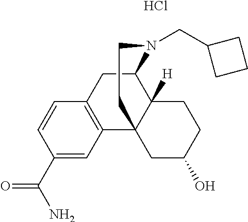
Cl.C12CC3=C(C4(C1([H])CCC(O)C4)CCN2CC1CCC1)C=C(C(=O)N)C=C3
